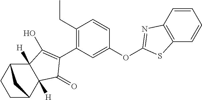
C1CC2C3([H])C([H])(C(=O)C(C4=C(CC)C=CC(OC5=NC6=C(C=CC=C6)S5)=C4)=C3O)C1C2
